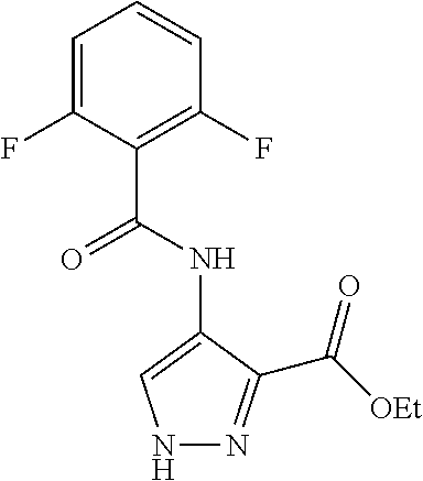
N1N=C(C([OEt])=O)C(NC(C2=C(F)C=CC=C2F)=O)=C1
